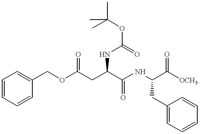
O(C(CC(C(NC(C([OCH3])=O)CC1=CC=CC=C1)=O)NC(OC(C)(C)C)=O)=O)CC1=CC=CC=C1
